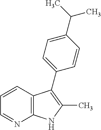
C12=C(C=CC=N1)C(C1=CC=C(C(C)C)C=C1)=C(C)N2
